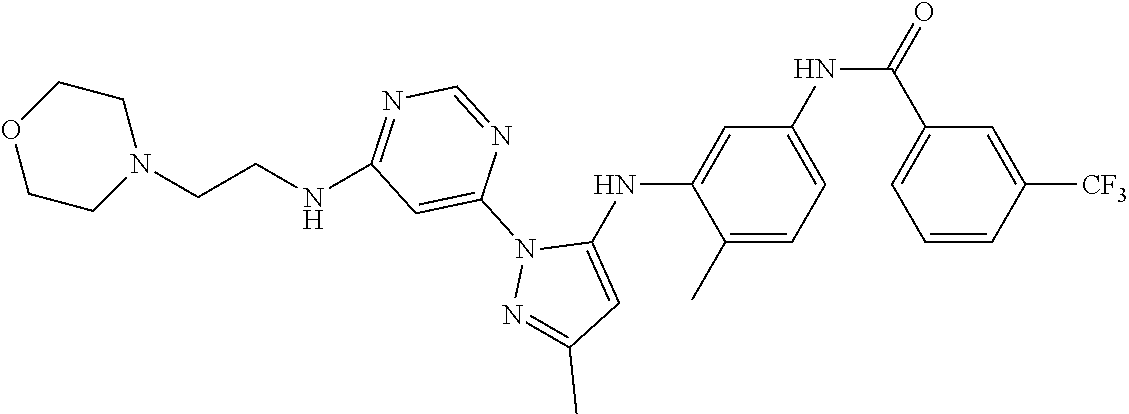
C1(C)=CC=C(NC(=O)C2=CC=CC([CF3])=C2)C=C1NC1=CC(C)=NN1C1=CC(NCCN2CCOCC2)=NC=N1
